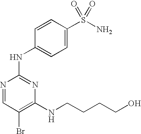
N1=CC(Br)=C(NCCCCO)N=C1NC1=CC=C(S(N)(=O)=O)C=C1
